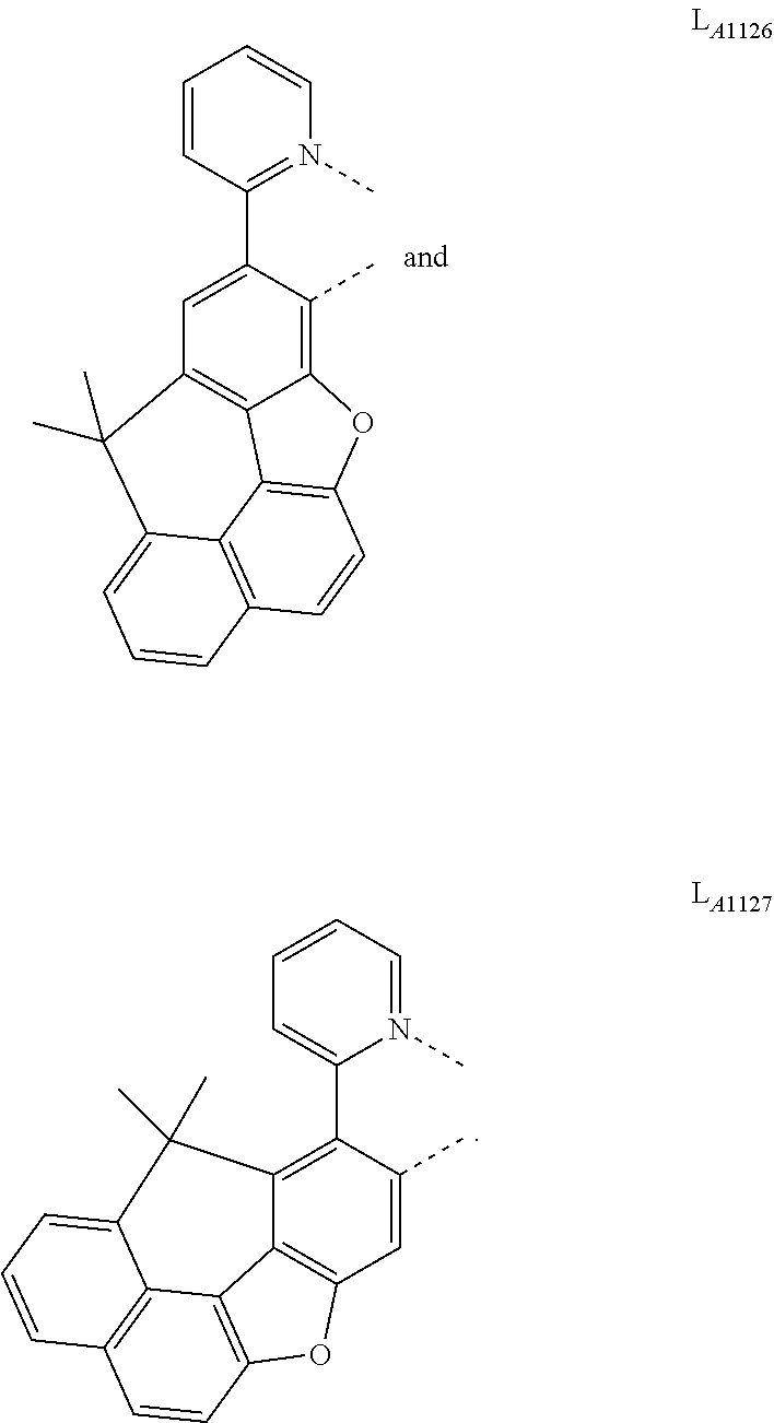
C1=CC(C2=CC3=C4C(=C2C)OC2=C4C4=C(C=C2)C=CC=C4C3(C)C)=N(C)C=C1.C1=CC=N(C)C(C2=C3C4=C(C=C2C)OC2=C4C4=C(C=C2)C=CC=C4C3(C)C)=C1
